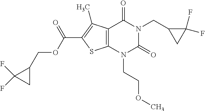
C12=C(N(CCOC)C(=O)N(CC3CC3(F)F)C1=O)SC(C(OCC1C(F)(F)C1)=O)=C2C
